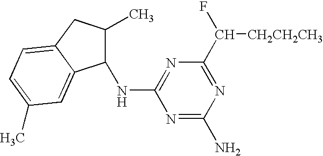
C1(NC2=NC(C([CH2CH2CH3])F)=NC(N)=N2)C(C)CC2=CC=C(C)C=C12
